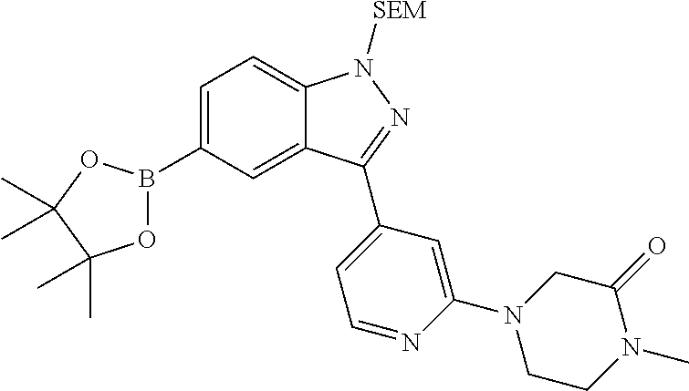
C1=C(B2OC(C)(C)C(C)(C)O2)C=C2C(=C1)N([SEM])N=C2C1=CC=NC(N2CCN(C)C(=O)C2)=C1
